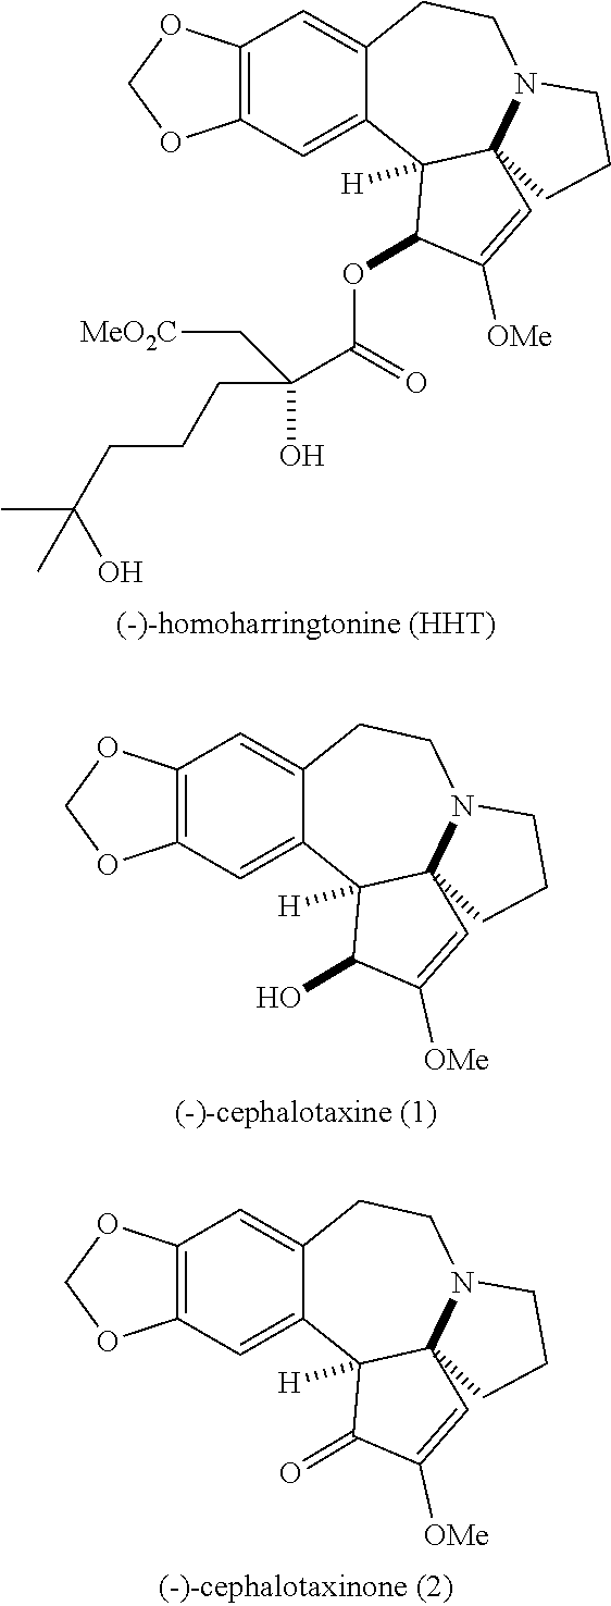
C12=C(OCO1)C=C1C(=C2)C2([H])C3(N(CC1)CCC3)C=C([OMe])C2OC(=O)C(O)(C[MeO2C])CCCC(O)(C)C.C12=C(OCO1)C=C1C(=C2)C2([H])C3(N(CC1)CCC3)C=C([OMe])C2O.C12=C(OCO1)C=C1C(=C2)C2([H])C3(N(CC1)CCC3)C=C([OMe])C2=O
